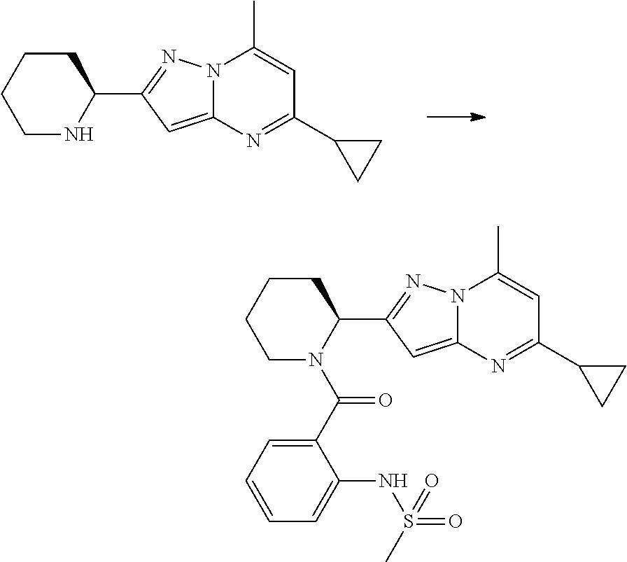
C1CCCNC1C1=NN2C(=C1)N=C(C1CC1)C=C2C.C1CCCN(C(C2=CC=CC=C2NS(=O)(C)=O)=O)C1C1=NN2C(=C1)N=C(C1CC1)C=C2C
